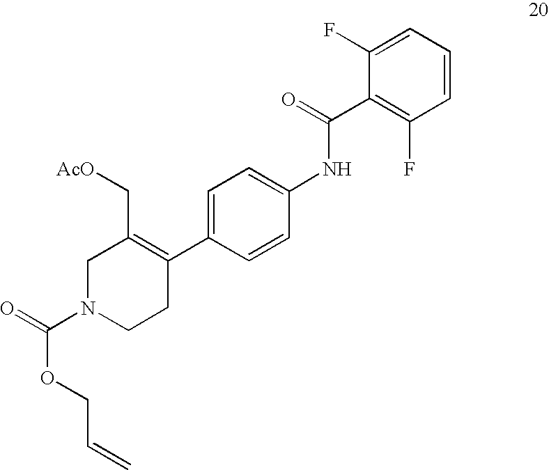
C1=CC=C(F)C(C(=O)NC2=CC=C(C3=C(C[AcO])CN(C(=O)OCC=C)CC3)C=C2)=C1F
